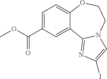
C1=C(C(OC)=O)C=C2C(=C1)OCCN1C2=NC(I)=C1
